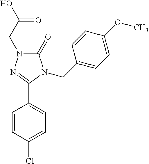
C1=CC(Cl)=CC=C1C1=NN(CC(O)=O)C(=O)N1CC1=CC=C(OC)C=C1
